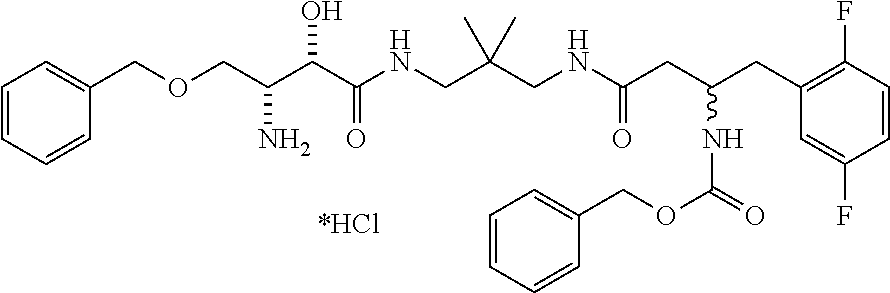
C1=CC=CC(COCC(C(C(NCC(CNC(CC(CC2=C(F)C=CC(F)=C2)NC(OCC2=CC=CC=C2)=O)=O)(C)C)=O)O)N)=C1
